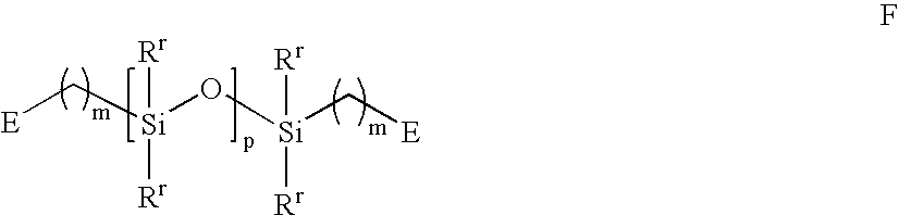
[E]C[Si](O[Si](C[E])([Rr])[Rr])([Rr])[Rr]
